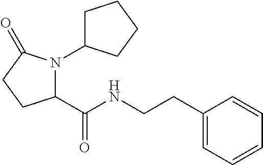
C1(C(NCCC2=CC=CC=C2)=O)N(C2CCCC2)C(=O)CC1
